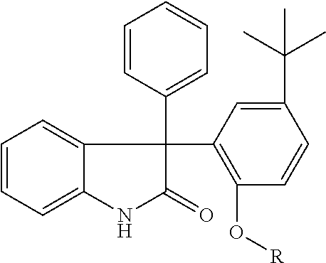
C1=CC=C2C(=C1)C(C1=C(O[R])C=CC(C(C)(C)C)=C1)(C1=CC=CC=C1)C(=O)N2
